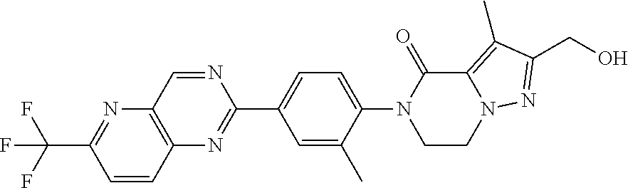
N1(C2=CC=C(C3=NC4=C(N=C(C(F)(F)F)C=C4)C=N3)C=C2C)CCN2C(=C(C)C(CO)=N2)C1=O
